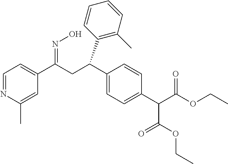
C1=NC(C)=CC(C(CC(C2=CC=C(C(C(OCC)=O)C(=O)OCC)C=C2)C2=C(C)C=CC=C2)=NO)=C1
